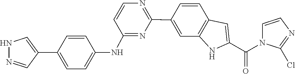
C1=CC2=C(NC(C(=O)N3C=CN=C3Cl)=C2)C=C1C1=NC=CC(NC2=CC=C(C3=CNN=C3)C=C2)=N1
